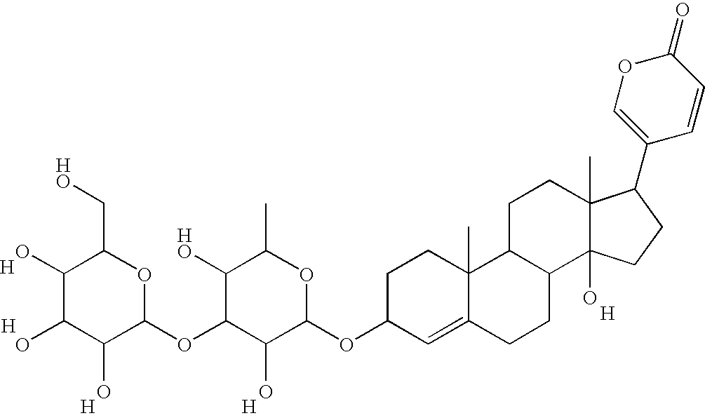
C1(O)C(O)C(O)C(OC2C(O)C(OC3C=C4C(C)(CC3)C3C(CC4)C4(O)C(C)(CC3)C(C3=COC(=O)C=C3)CC4)OC(C)C2O)OC1CO.[H].[H].[H].[H].[H]
